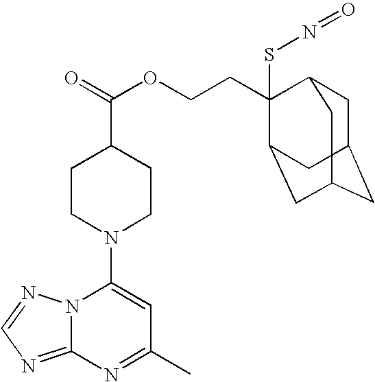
N12C(=NC=N1)N=C(C)C=C2N1CCC(C(=O)OCCC2(SN=O)C3CC4CC(CC2C4)C3)CC1
